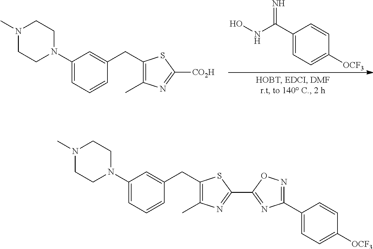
C1(C(NO)=N)=CC=C([OCF3])C=C1.C1(N2CCN(C)CC2)=CC=CC(CC2=C(C)N=C([CO2H])S2)=C1.C1(N2CCN(C)CC2)=CC=CC(CC2=C(C)N=C(C3=NC(C4=CC=C([OCF3])C=C4)=NO3)S2)=C1
